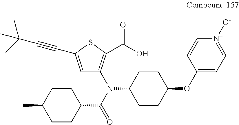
C1=C(C#CC(C)(C)C)SC(C(O)=O)=C1N(C(=O)C1CCC(C)CC1)C1CCC(OC2=CC=[N+]([O-])C=C2)CC1
